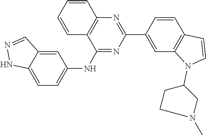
C1=C2C(=CC(NC3=NC(C4=CC5=C(C=C4)C=CN5C4CN(C)CC4)=NC4=C3C=CC=C4)=C1)C=NN2
